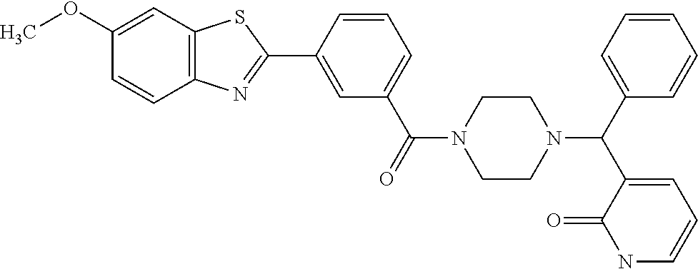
C12=C(C=C(OC)C=C1)SC(C1=CC(C(=O)N3CCN(C(C4=CC=CC=C4)C4=CC=CNC4=O)CC3)=CC=C1)=N2
